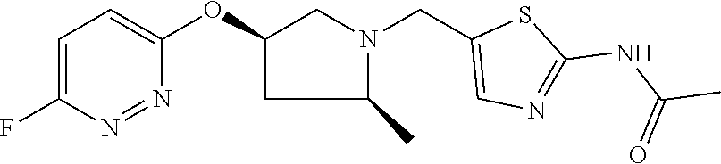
C1=C(F)N=NC(OC2CC(C)N(CC3=CN=C(NC(C)=O)S3)C2)=C1
